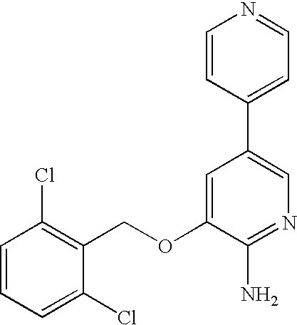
C1=CC=C(Cl)C(COC2=CC(C3=CC=NC=C3)=CN=C2N)=C1Cl
